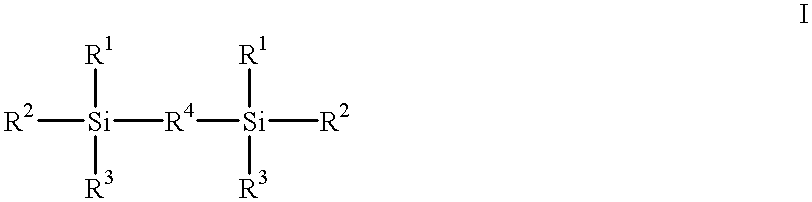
[R2][Si]([R4][Si]([R1])([R3])[R2])([R1])[R3]
